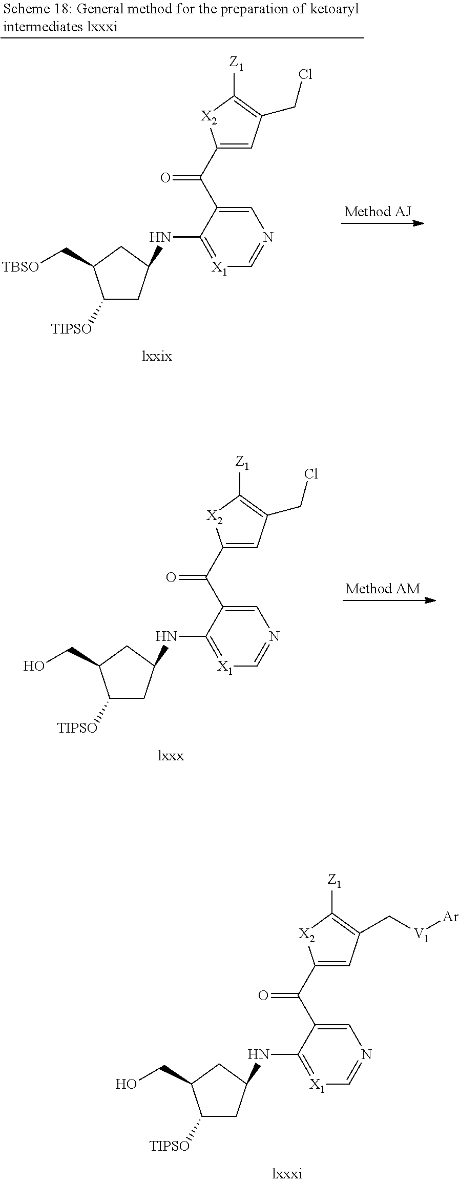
C1(C(C2=CN=C[X1]=C2NC2CC([TIPSO])C(CO)C2)=O)=CC(C[V1][Ar])=C([Z1])[X2]1.C1(C(C2=CN=C[X1]=C2NC2CC([TIPSO])C(C[TBSO])C2)=O)=CC(CCl)=C([Z1])[X2]1.C1(C(C2=CN=C[X1]=C2NC2CC([TIPSO])C(CO)C2)=O)=CC(CCl)=C([Z1])[X2]1
